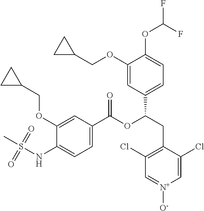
C1(OCC2CC2)=CC(C(CC2=C(Cl)C=[N+]([O-])C=C2Cl)OC(C2=CC=C(NS(C)(=O)=O)C(OCC3CC3)=C2)=O)=CC=C1OC(F)F
